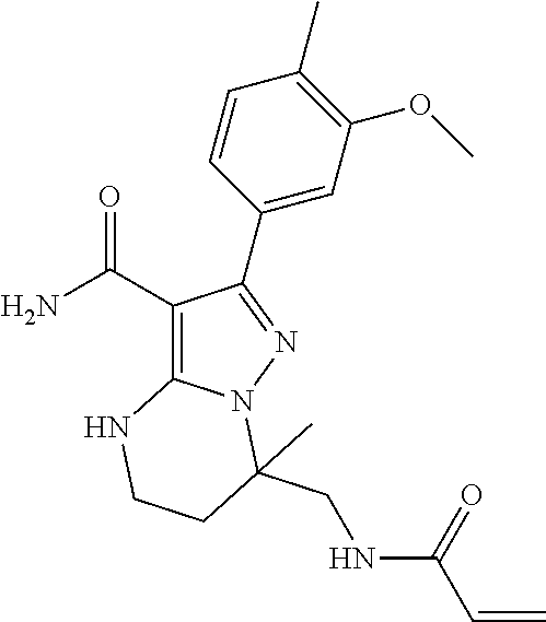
C1(C(N)=O)=C2N(N=C1C1=CC(OC)=C(C)C=C1)C(CNC(C=C)=O)(C)CCN2
